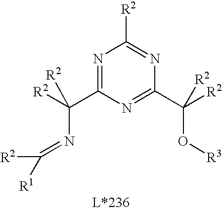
N1=C(C([R2])(N=C([R2])[R1])[R2])N=C(C([R2])(O[R3])[R2])N=C1[R2]
